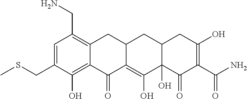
C1=C(CSC)C(O)=C2C(=C1CN)CC1C(=C(O)C3(O)C(C1)CC(O)=C(C(N)=O)C3=O)C2=O
